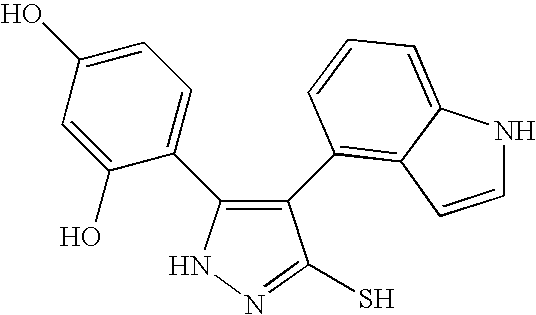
N1N=C(S)C(C2=C3C(=CC=C2)NC=C3)=C1C1=CC=C(O)C=C1O
